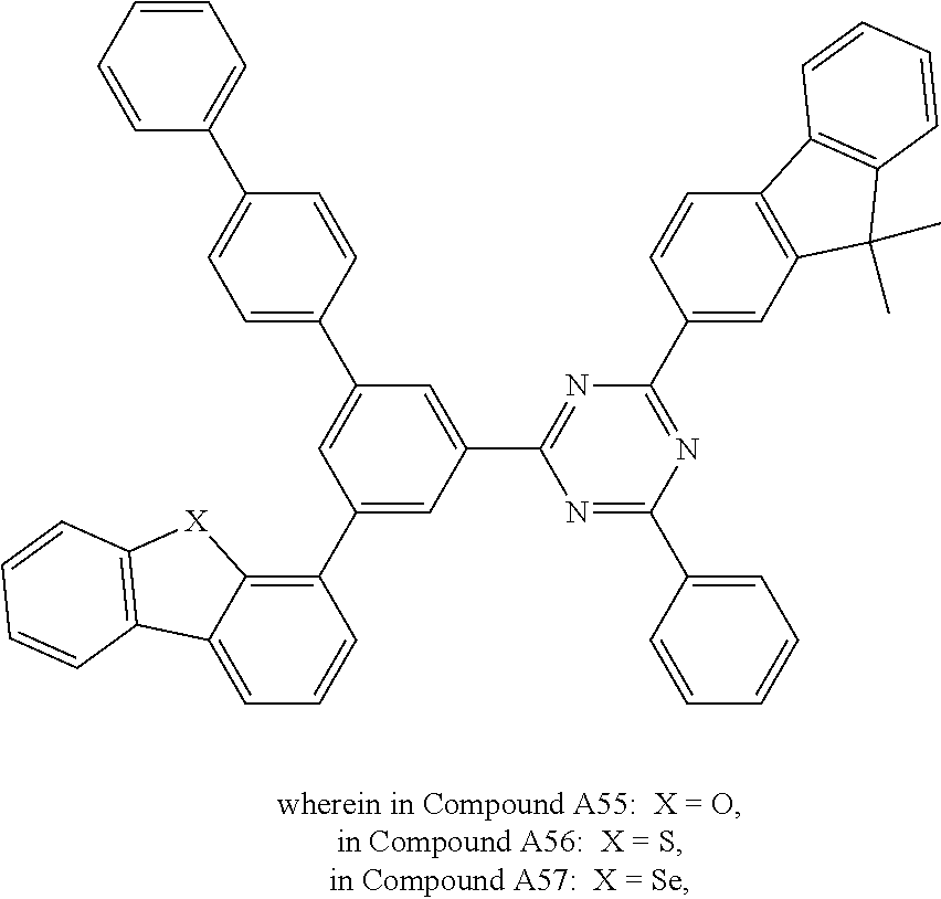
C1=C2C(=C(C3=CC(C4=NC(C5=CC6=C(C=C5)C5=C(C6(C)C)C=CC=C5)=NC(C5=CC=CC=C5)=N4)=CC(C4=CC=C(C5=CC=CC=C5)C=C4)=C3)C=C1)[X]C1=C2C=CC=C1
